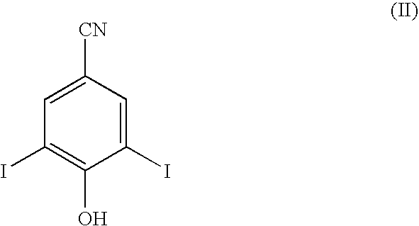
C1(I)=C(O)C(I)=CC([CN])=C1
